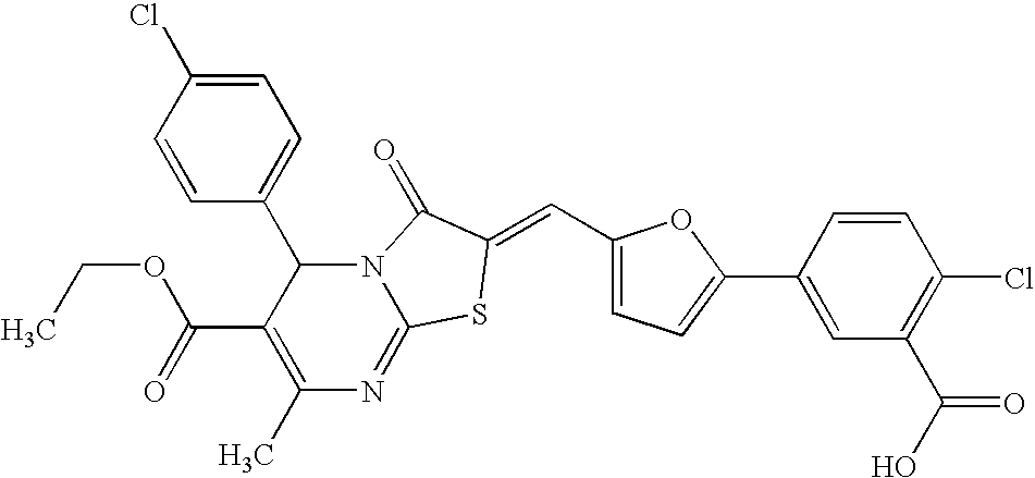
C1(C)=C(C(=O)OCC)C(C2=CC=C(Cl)C=C2)N2C(=N1)SC(=CC1=CC=C(C3=CC(C(O)=O)=C(Cl)C=C3)O1)C2=O
